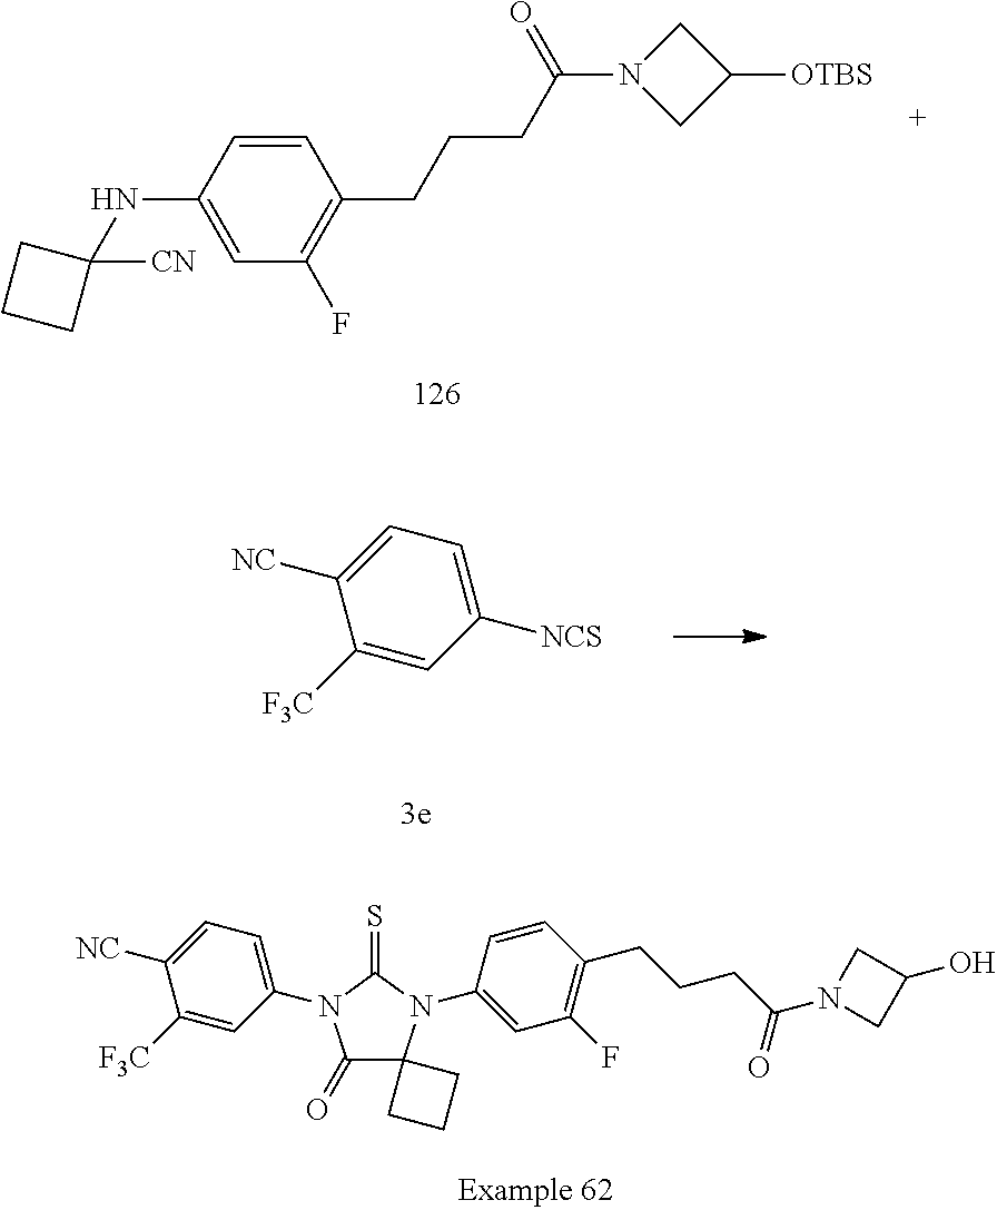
C1([F3C])=CC([NCS])=CC=C1[NC].C1=CC(NC2([CN])CCC2)=CC(F)=C1CCCC(N1CC([OTBS])C1)=O.C1([F3C])=CC(N2C(=O)C3(N(C4=CC(F)=C(CCCC(N5CC(O)C5)=O)C=C4)C2=S)CCC3)=CC=C1[NC]
